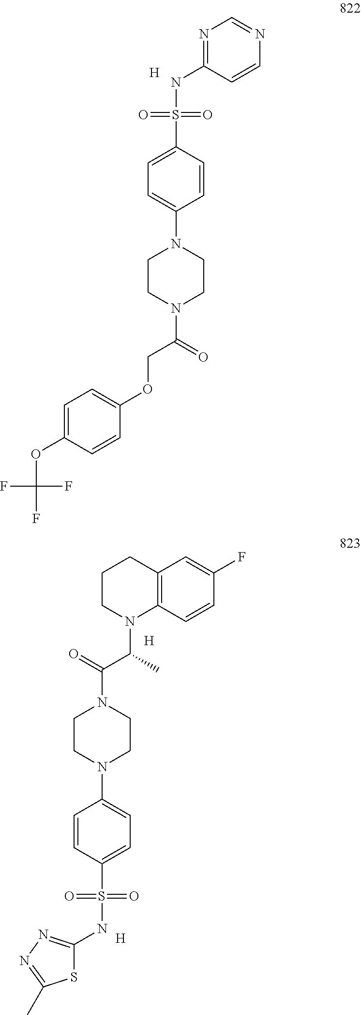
[H].N1=C(NS(=O)(=O)C2=CC=C(N3CCN(C(COC4=CC=C(OC(F)(F)F)C=C4)=O)CC3)C=C2)C=CN=C1.[H].C1CN(C(C(=O)N2CCN(C3=CC=C(S(=O)(=O)NC4=NN=C(C)S4)C=C3)CC2)C)C2=C(C1)C=C(F)C=C2.[H]
